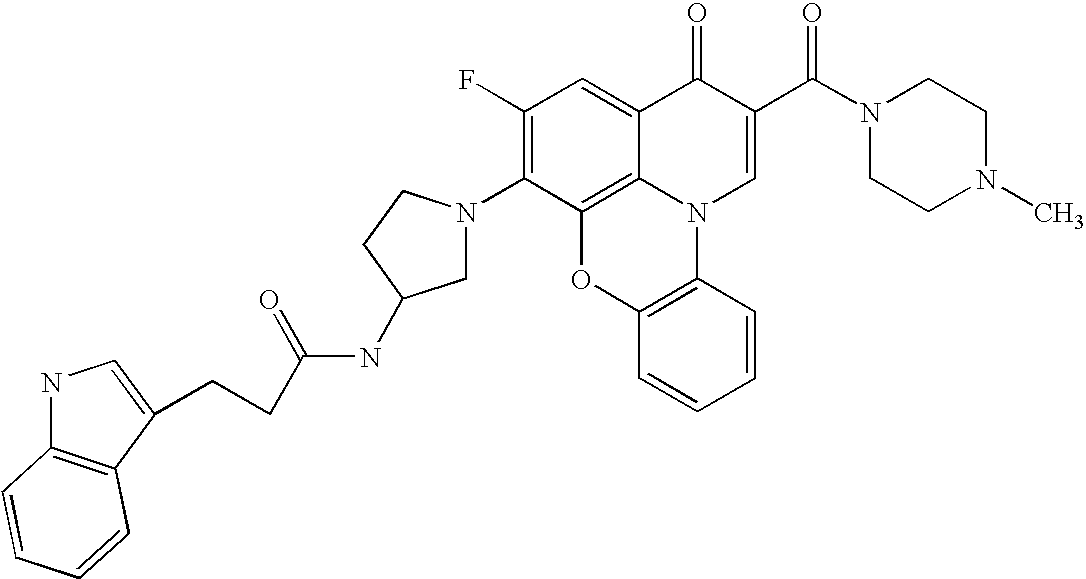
C1(F)=C(N2CC(NC(CCC3=CNC4=C3C=CC=C4)=O)CC2)C2=C3C(=C1)C(=O)C(C(N1CCN(C)CC1)=O)=CN3C1=C(O2)C=CC=C1
